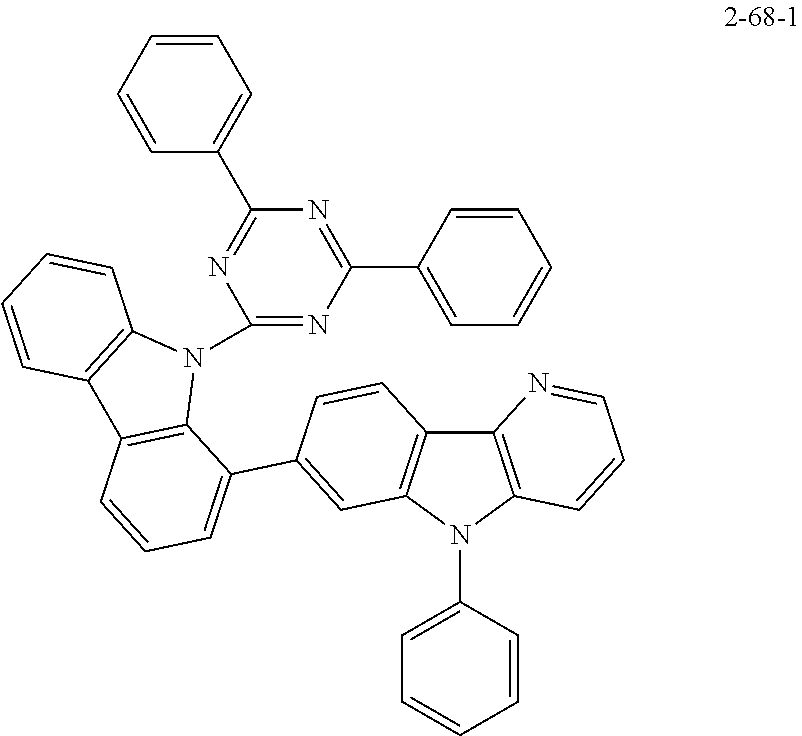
C1=CC=C(N2C3=C(C4=C2C=CC=N4)C=CC(C2=CC=CC4=C2N(C2=NC(C5=CC=CC=C5)=NC(C5=CC=CC=C5)=N2)C2=C4C=CC=C2)=C3)C=C1
